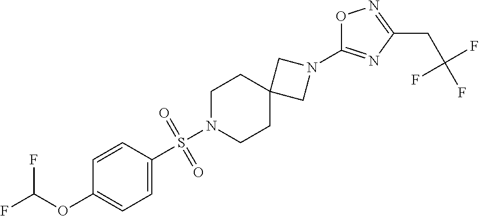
O1N=C(CC(F)(F)F)N=C1N1CC2(CCN(S(C3=CC=C(OC(F)F)C=C3)(=O)=O)CC2)C1
